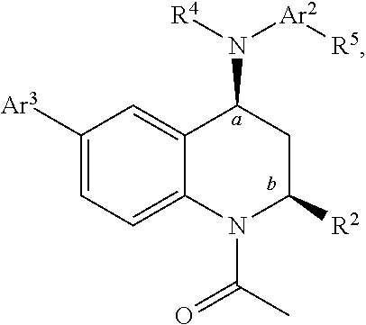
C1([Ar3])=CC=C2C(=C1)C(N([R4])[Ar2][R5])CC([R2])N2C(C)=O
